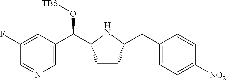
C1(F)=CC(C(C2CCC(CC3=CC=C([NO2])C=C3)N2)O[TBS])=CN=C1
